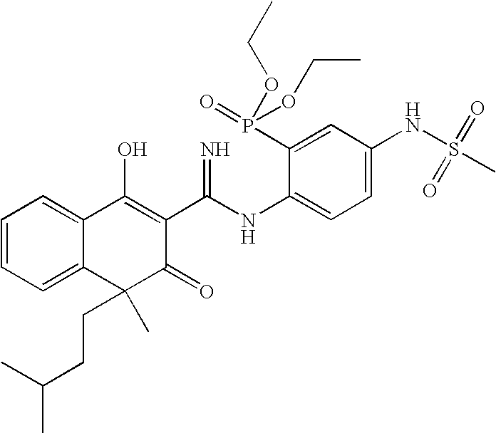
C1=CC=C2C(=C1)C(O)=C(C(NC1=CC=C(NS(C)(=O)=O)C=C1P(=O)(OCC)OCC)=N)C(=O)C2(CCC(C)C)C
